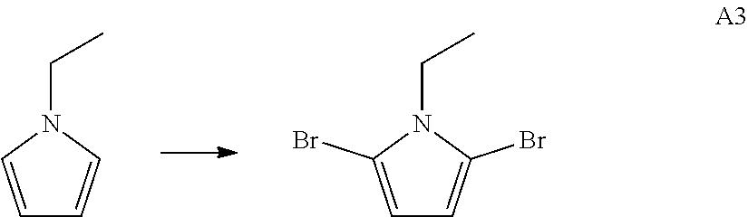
C1=CN(CC)C=C1.C1=C(Br)N(CC)C(Br)=C1
